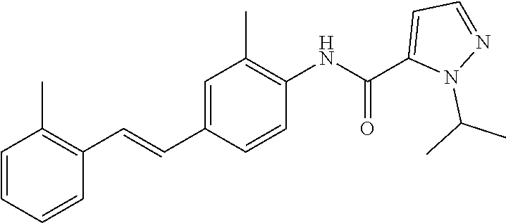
C1=CC=CC(C=CC2=CC(C)=C(NC(C3=CC=NN3C(C)C)=O)C=C2)=C1C
